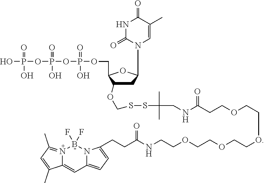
C1C(OCSSC(CNC(CCOCCOCCOCCOCCNC(=O)CCC2=CC=C3C=C4N(=C(C)C=C4C)B(F)(F)N32)=O)(C)C)C(COP(OP(OP(O)(=O)O)(=O)O)(=O)O)OC1N1C(=O)NC(=O)C(C)=C1
